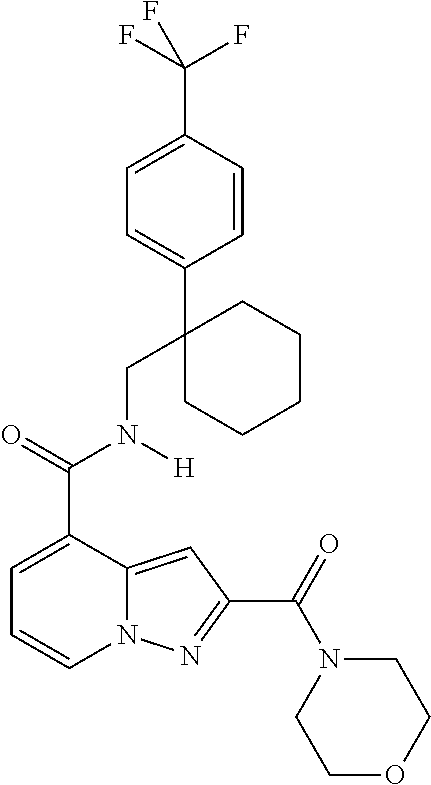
C1=C(C(=O)N(CC2(C3=CC=C(C(F)(F)F)C=C3)CCCCC2)[H])C2=CC(C(=O)N3CCOCC3)=NN2C=C1
